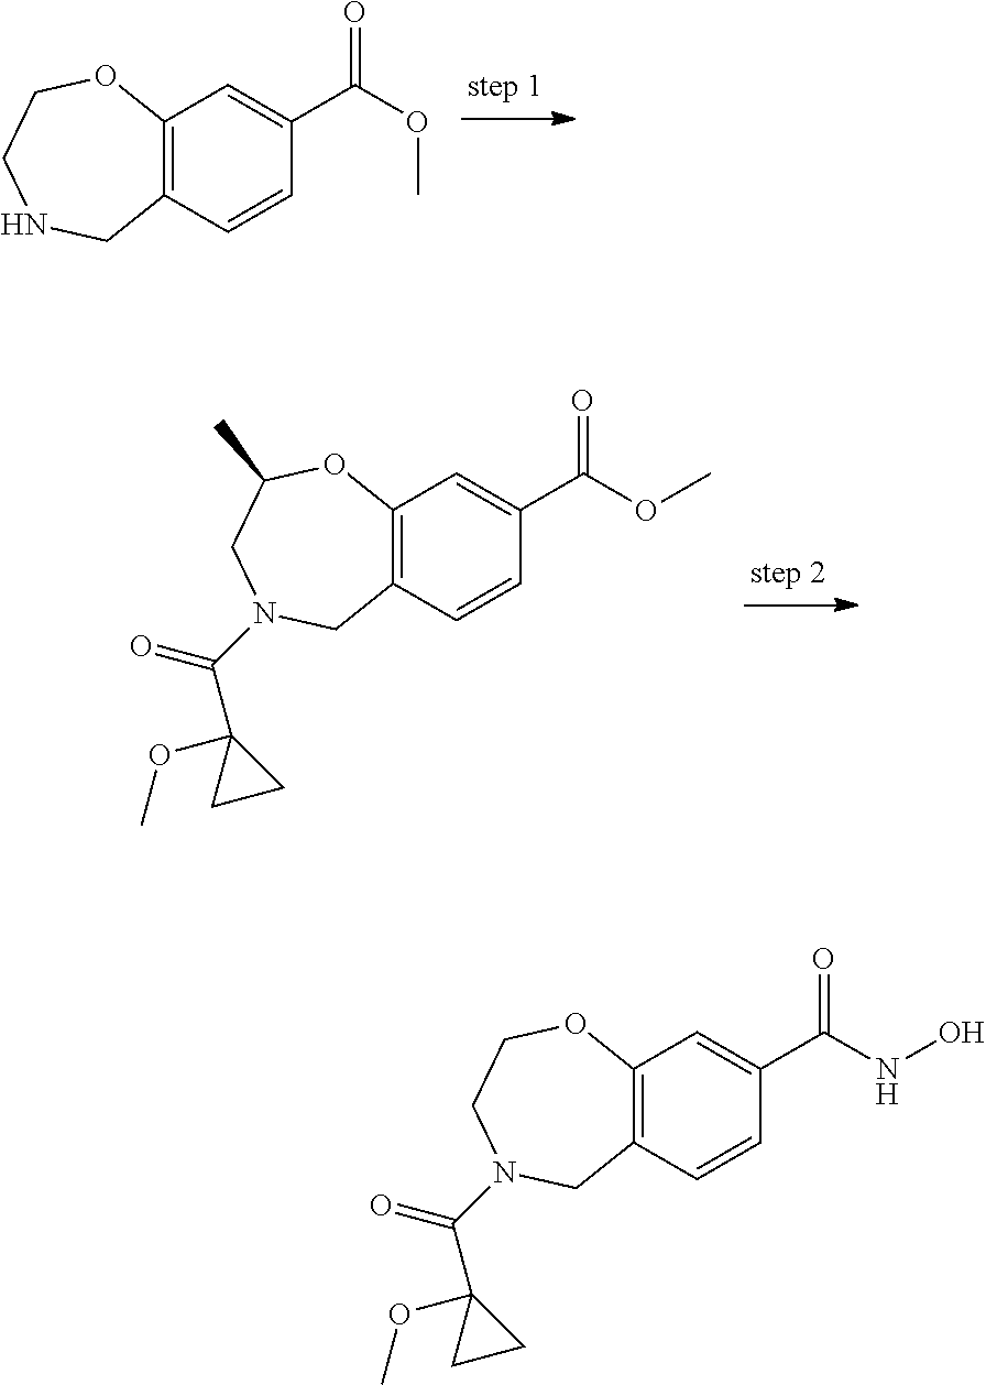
C12=C(C=CC(C(OC)=O)=C1)CNCCO2.C12=C(C=CC(C(OC)=O)=C1)CN(C(C1(OC)CC1)=O)CC(C)O2.C12=C(C=CC(C(NO)=O)=C1)CN(C(C1(OC)CC1)=O)CCO2
